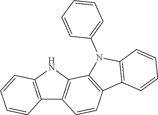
C12=C(NC3=C1C=CC1=C3N(C3=CC=CC=C3)C3=C1C=CC=C3)C=CC=C2
